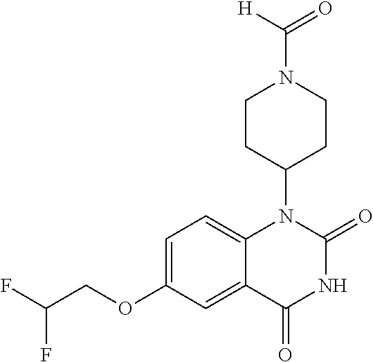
C1=C(OCC(F)F)C=C2C(=C1)N(C1CCN(C([H])=O)CC1)C(=O)NC2=O
